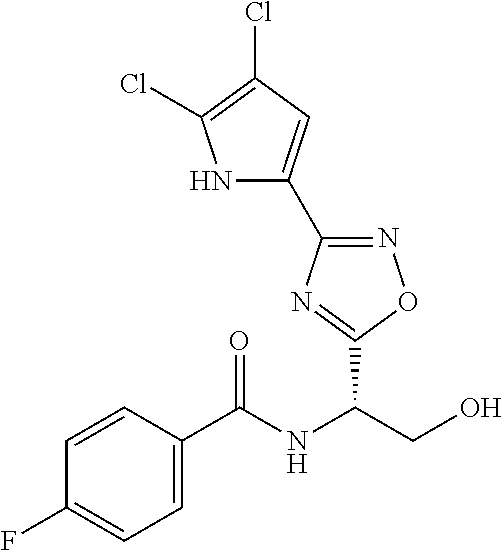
C1(C2=CC(Cl)=C(Cl)N2)=NOC(C(CO)NC(C2=CC=C(F)C=C2)=O)=N1
